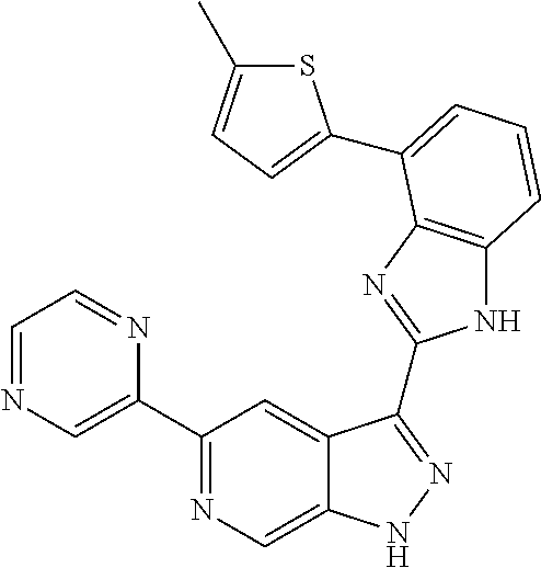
C1(C2=NC=C3C(=C2)C(C2=NC4=C(N2)C=CC=C4C2=CC=C(C)S2)=NN3)=CN=CC=N1
